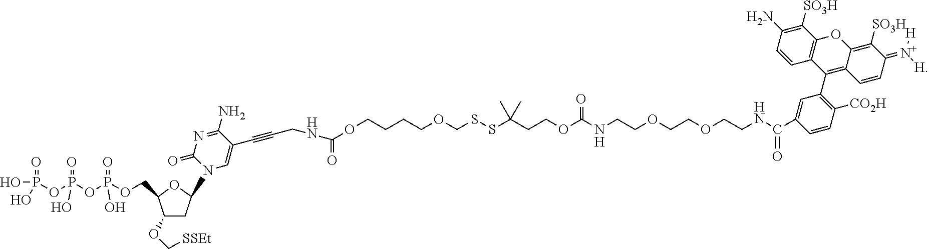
C1(OC[SSEt])CC(N2C=C(C#CCNC(OCCCCOCSSC(CCOC(NCCOCCOCCNC(=O)C3=CC(C4=C5C(=C([SO3H])C(=[N+]([H])[H])C=C5)OC5=C4C=CC(N)=C5[SO3H])=C([CO2H])C=C3)=O)(C)C)=O)C(N)=NC2=O)OC1COP(OP(OP(O)(=O)O)(=O)O)(=O)O
